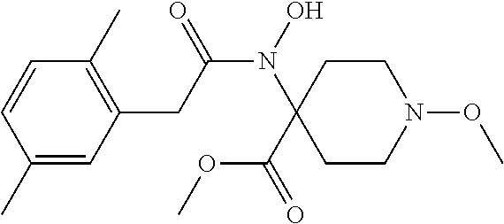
C1(CC(=O)N(C2(C(OC)=O)CCN(OC)CC2)O)=C(C)C=CC(C)=C1
